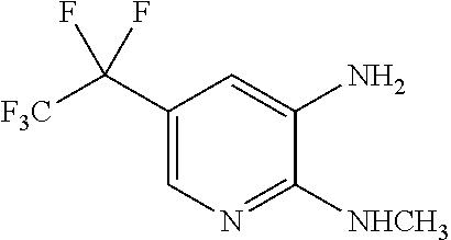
C1(C([F3C])(F)F)=CN=C([NHCH3])C(N)=C1
